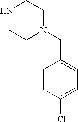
C1NCCN(CC2=CC=C(Cl)C=C2)C1
